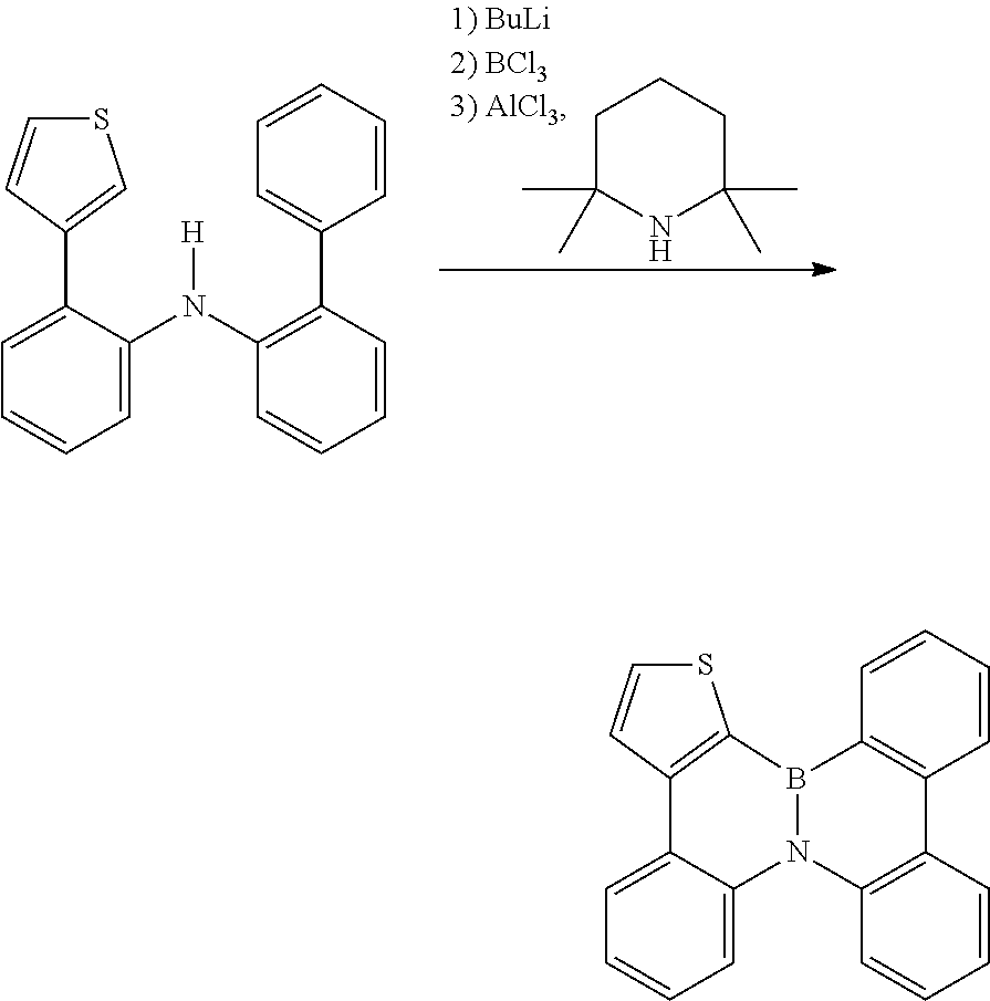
C1C(C)(C)NC(C)(C)CC1.C1=C(C2=CSC=C2)C(N(C2=C(C3=CC=CC=C3)C=CC=C2)[H])=CC=C1.C1=C2C(=CC=C1)N1C3=C(C=CC=C3)C3=C(B1C1=C2C=CS1)C=CC=C3
